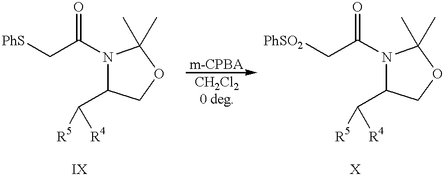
C(C(N1C(C([R5])[R4])COC1(C)C)=O)[PhS].C(C(N1C(C([R5])[R4])COC1(C)C)=O)[PhSO2]
